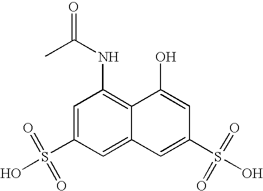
C1=C2C(=C(NC(C)=O)C=C1S(=O)(=O)O)C(O)=CC(S(O)(=O)=O)=C2
